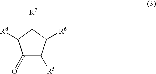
C1([R5])C(=O)C([R8])C([R7])C1[R6]
